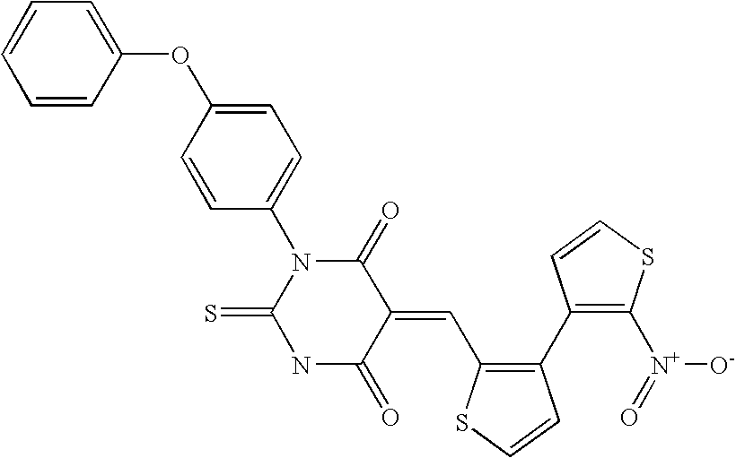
C1=CC=CC(OC2=CC=C(N3C(=S)NC(=O)C(=CC4=C(C5=C([N+]([O-])=O)SC=C5)C=CS4)C3=O)C=C2)=C1
